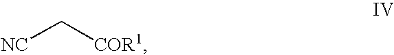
[NC]C[COR1]
